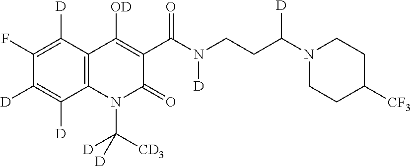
C12=C(N(C([CD3])([D])[D])C(=O)C(C(N(CCC(N3CCC([CF3])CC3)[D])[D])=O)=C1[OD])C([D])=C([D])C(F)=C2[D]
